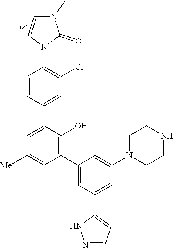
C1=CN(C2=C(Cl)C=C(C3=CC([Me])=CC(C4=CC(C5=CC=NN5)=CC(N5CCNCC5)=C4)=C3O)C=C2)C(=O)N1C
